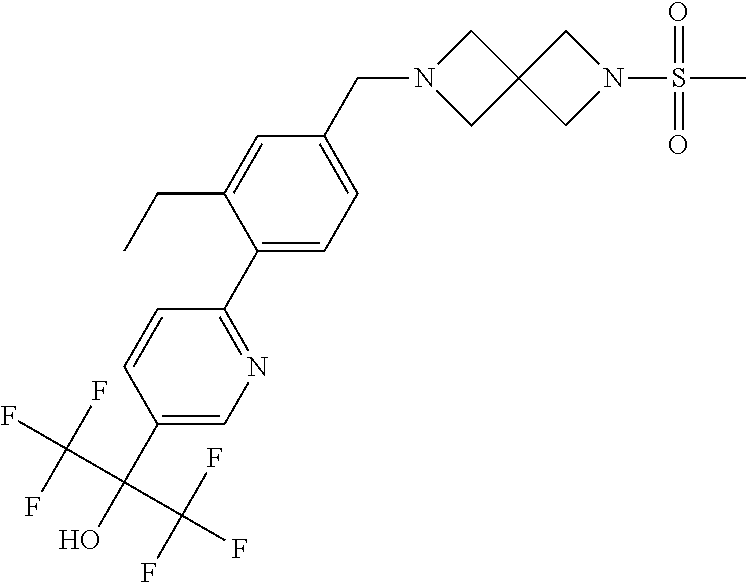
C1(C(O)(C(F)(F)F)C(F)(F)F)=CN=C(C2=CC=C(CN3CC4(C3)CN(S(C)(=O)=O)C4)C=C2CC)C=C1
